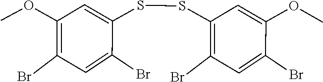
C1=C(SSC2=C(Br)C=C(Br)C(OC)=C2)C(Br)=CC(Br)=C1OC
